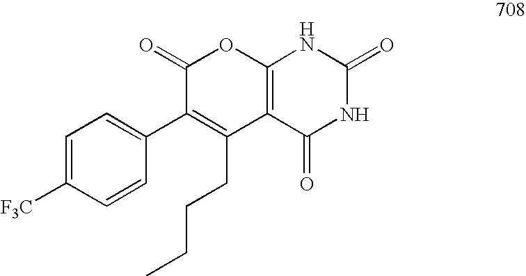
C1(=O)C(C2=CC=C([F3C])C=C2)=C(CCCC)C2=C(O1)NC(=O)NC2=O
